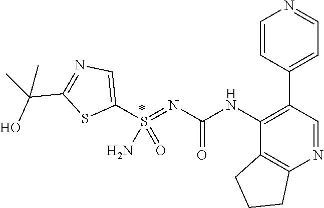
C1(C2=CC=NC=C2)=C(NC(N=S(C2=CN=C(C(O)(C)C)S2)(=O)N)=O)C2=C(N=C1)CCC2
